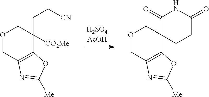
O1CC2=C(C([CO2Me])(CC[CN])C1)OC([Me])=N2.O1CC2=C(C3(C1)CCC(=O)NC3=O)OC([Me])=N2
